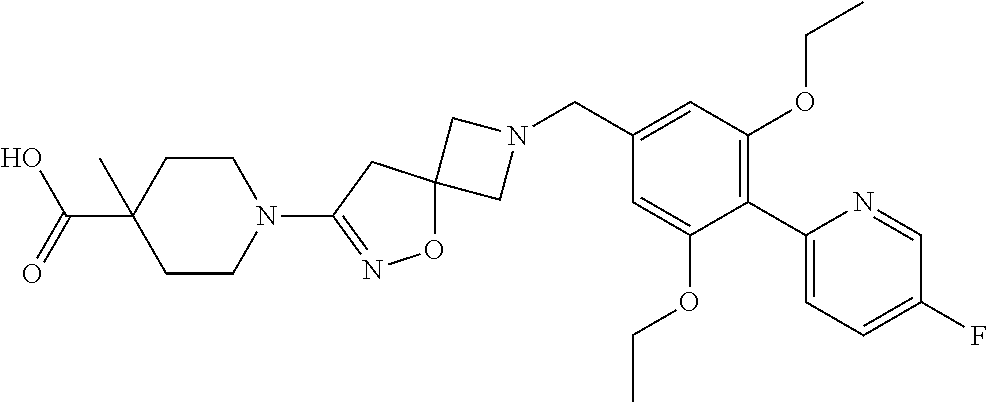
C1N(CC2=CC(OCC)=C(C3=CC=C(F)C=N3)C(OCC)=C2)CC12ON=C(N1CCC(C(O)=O)(C)CC1)C2
